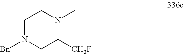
C1N([Bn])CC([CH2F])N(C)C1
